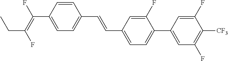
C1=CC(C(=C(F)CC)F)=CC=C1C=CC1=CC=C(C2=CC(F)=C([CF3])C(F)=C2)C(F)=C1
